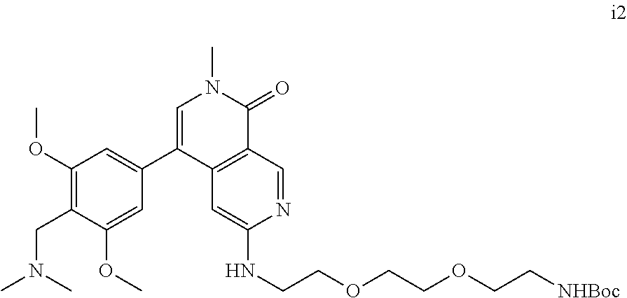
C1(OC)=C(CN(C)C)C(OC)=CC(C2=CN(C)C(=O)C3=C2C=C(NCCOCCOCC[NHBoc])N=C3)=C1
